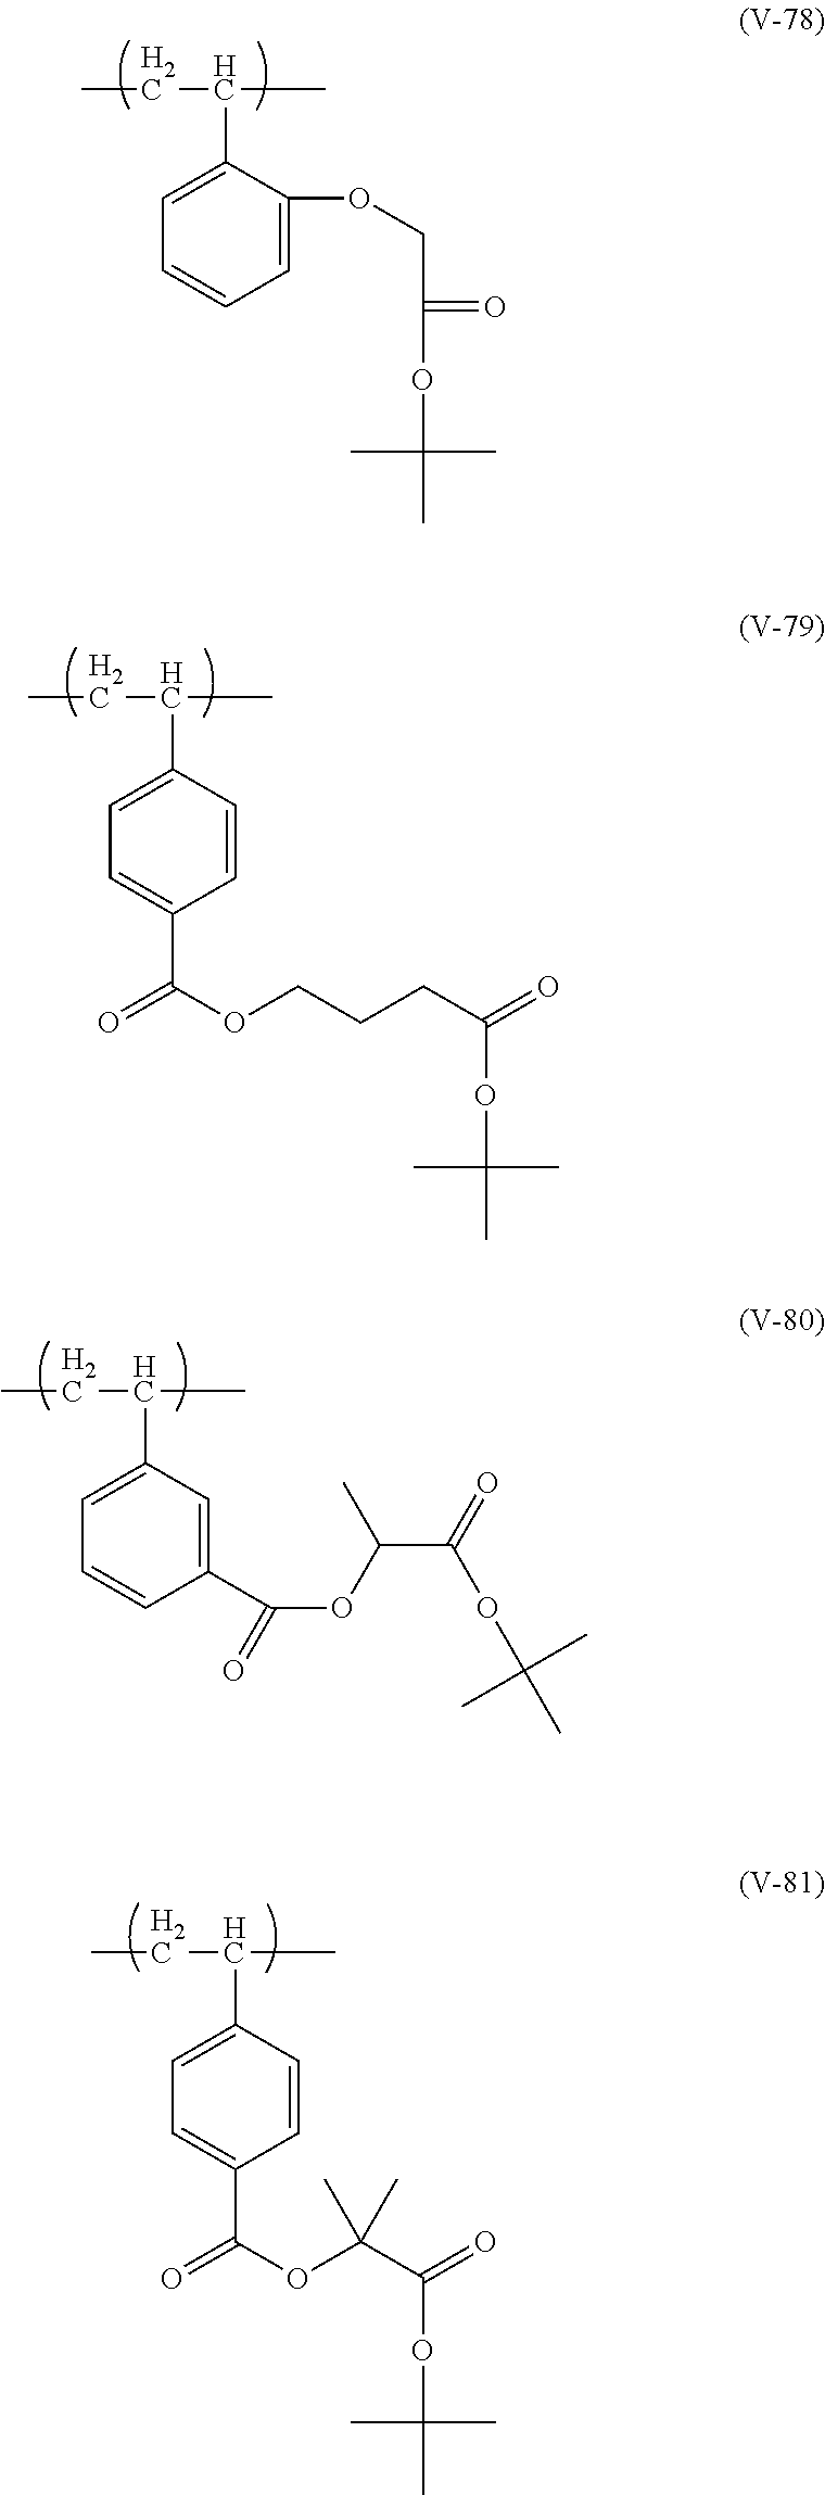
CCC(C)C1=CC=CC=C1OCC(=O)OC(C)(C)C.CCC(C)C1=CC=C(C(OCCCC(=O)OC(C)(C)C)=O)C=C1.CCC(C)C1=CC=CC(C(=O)OC(C)C(=O)OC(C)(C)C)=C1.CCC(C)C1=CC=C(C(OC(C(=O)OC(C)(C)C)(C)C)=O)C=C1
